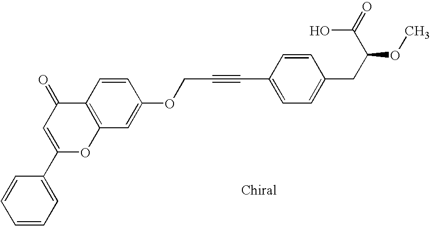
C1=CC2=C(C=C1OCC#CC1=CC=C(CC(OC)C(=O)O)C=C1)OC(C1=CC=CC=C1)=CC2=O
